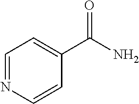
C1=NC=CC(C(N)=O)=C1
